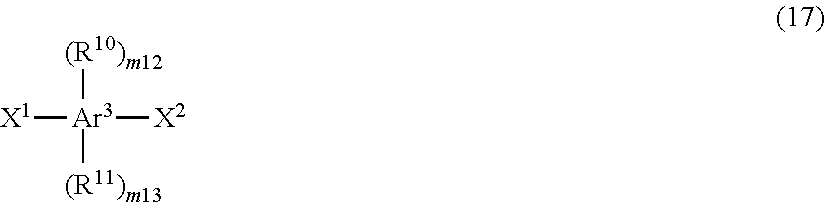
[Ar3]([(R10)m12])([(R11)m13])([X1])[X2]
